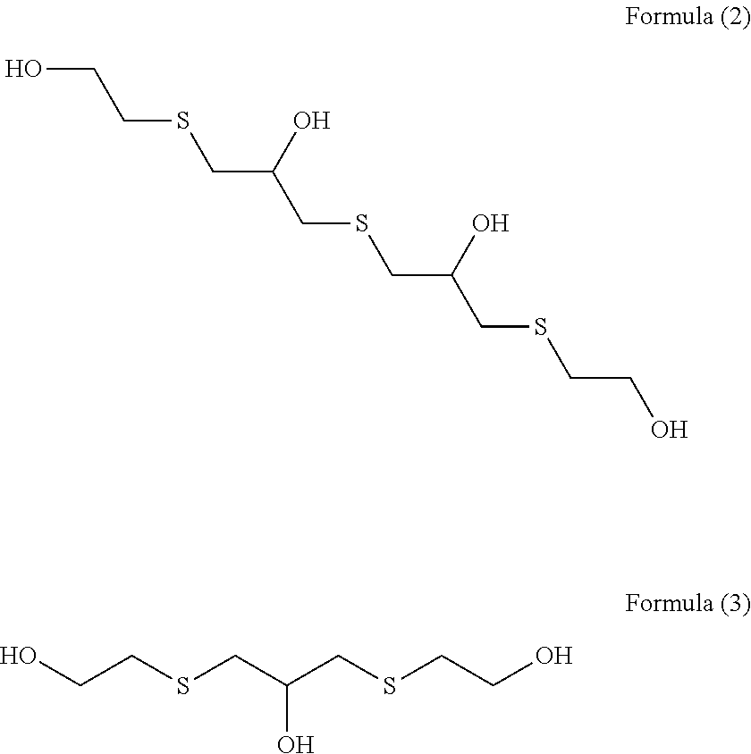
OCCSCC(CSCC(CSCCO)O)O.OCCSCC(CSCCO)O
